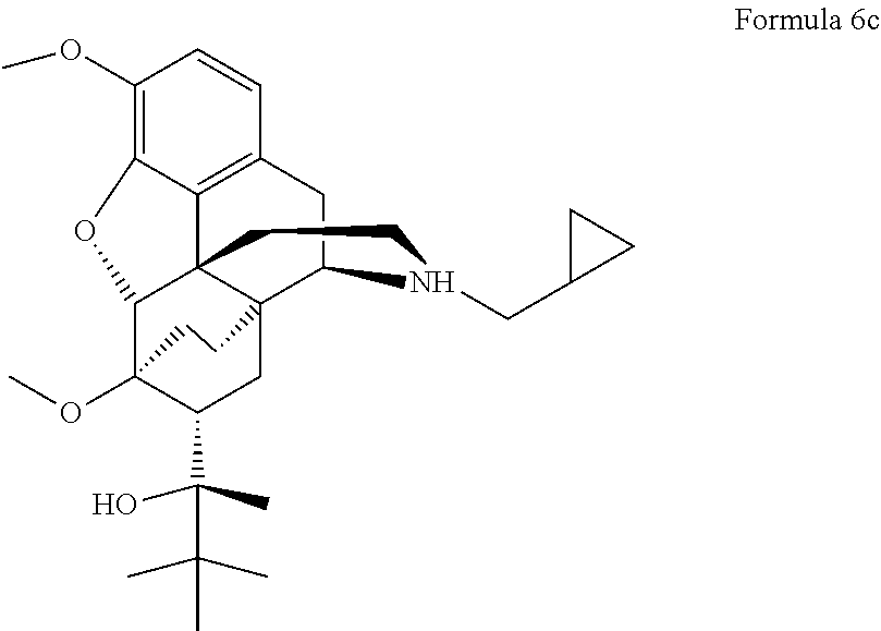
C1(OC)=C2C3=C(C=C1)CC1C45C3(C(C(OC)(C(C(C(C)(C)C)(O)C)C4)CC5)O2)CCN1CC1CC1
